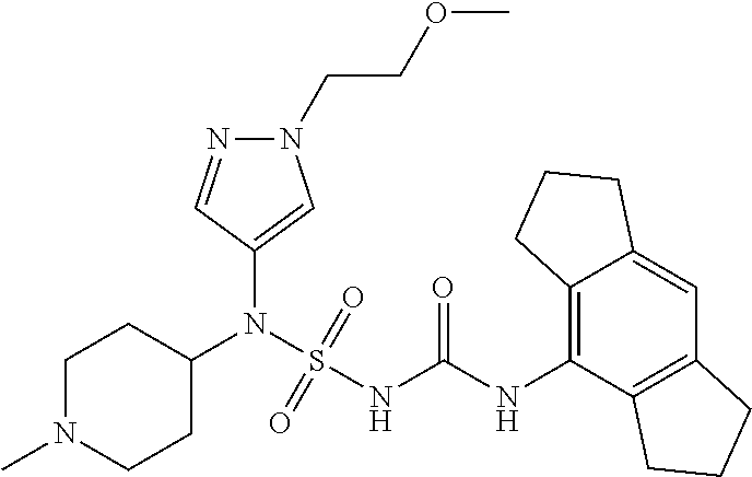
C1(N(S(NC(NC2=C3C(=CC4=C2CCC4)CCC3)=O)(=O)=O)C2CCN(C)CC2)=CN(CCOC)N=C1
